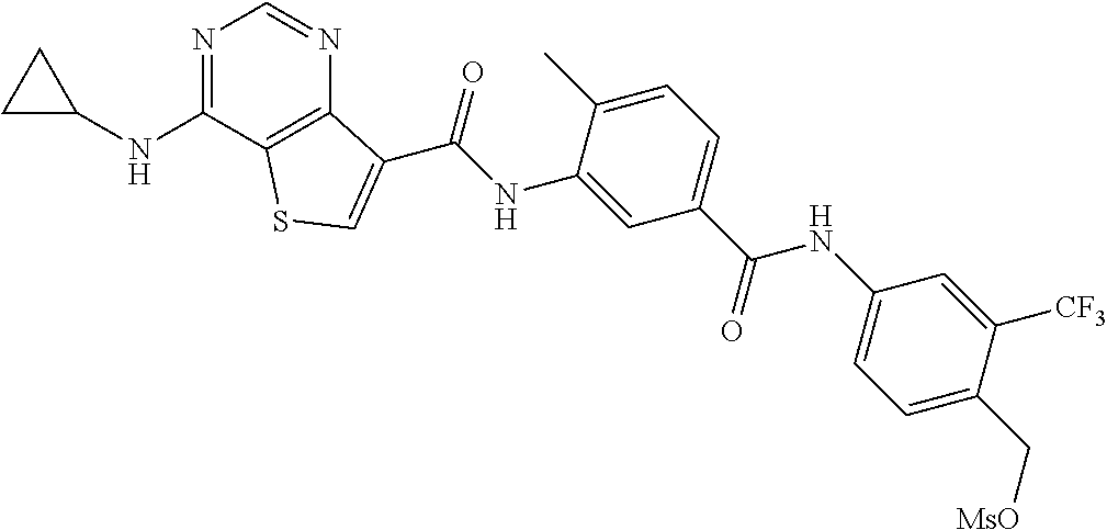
N(C1=CC(C(NC2=CC=C(C[MsO])C([CF3])=C2)=O)=CC=C1C)C(=O)C1=CSC2=C1N=CN=C2NC1CC1
